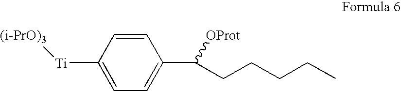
C1=CC([Ti][(i-PrO)3])=CC=C1C([OProt])CCCCC
